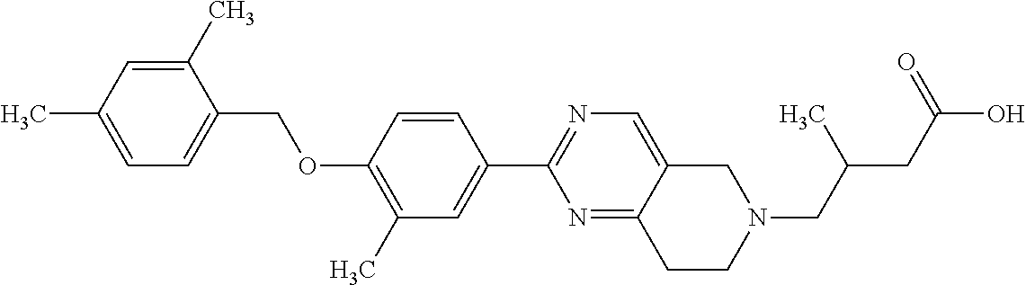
C1=C(C)C=C(C)C(COC2=C(C)C=C(C3=NC=C4C(=N3)CCN(CC(CC(O)=O)C)C4)C=C2)=C1
